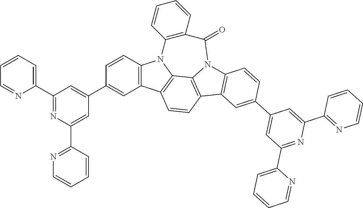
C1=CC2=C(C=C1C1=CC(C3=CC=CC=N3)=NC(C3=NC=CC=C3)=C1)C1=C3N2C2=C(C=CC=C2)C(=O)N2C3=C(C=C1)C1=C2C=CC(C2=CC(C3=CC=CC=N3)=NC(C3=NC=CC=C3)=C2)=C1
